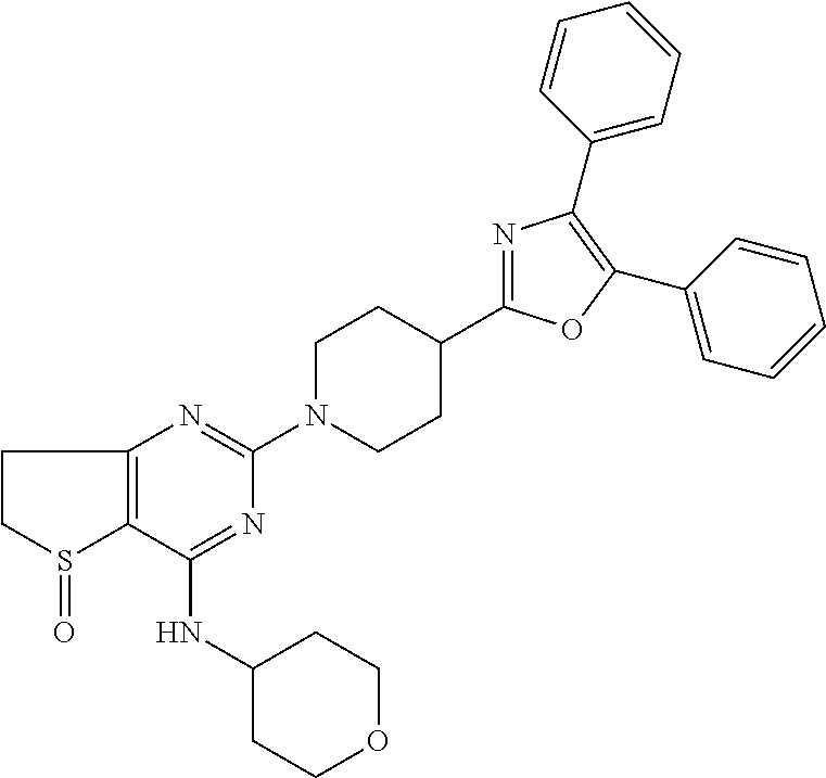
C1CS(=O)C2=C1N=C(N1CCC(C3=NC(C4=CC=CC=C4)=C(C4=CC=CC=C4)O3)CC1)N=C2NC1CCOCC1
